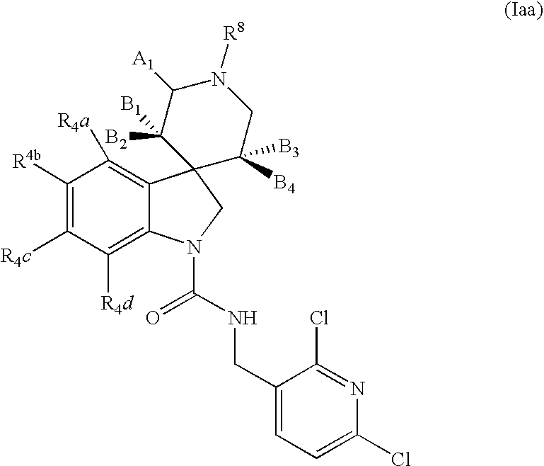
C1([R4b])=C([R4c])C([R4d])=C2C(=C1[R4a])C1(CN2C(NCC2=CC=C(Cl)N=C2Cl)=O)C([B4])([B3])CN([R8])C([A1])C1([B2])[B1]
